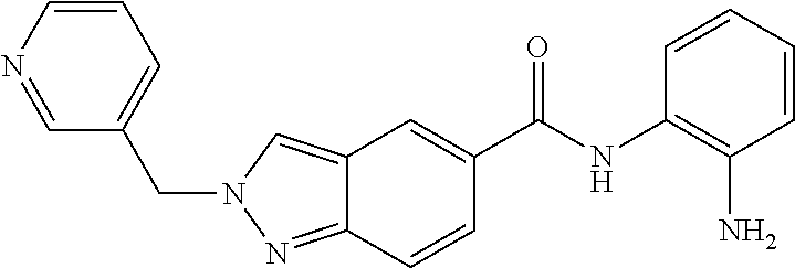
C12=CN(CC3=CC=CN=C3)N=C1C=CC(C(NC1=C(N)C=CC=C1)=O)=C2
